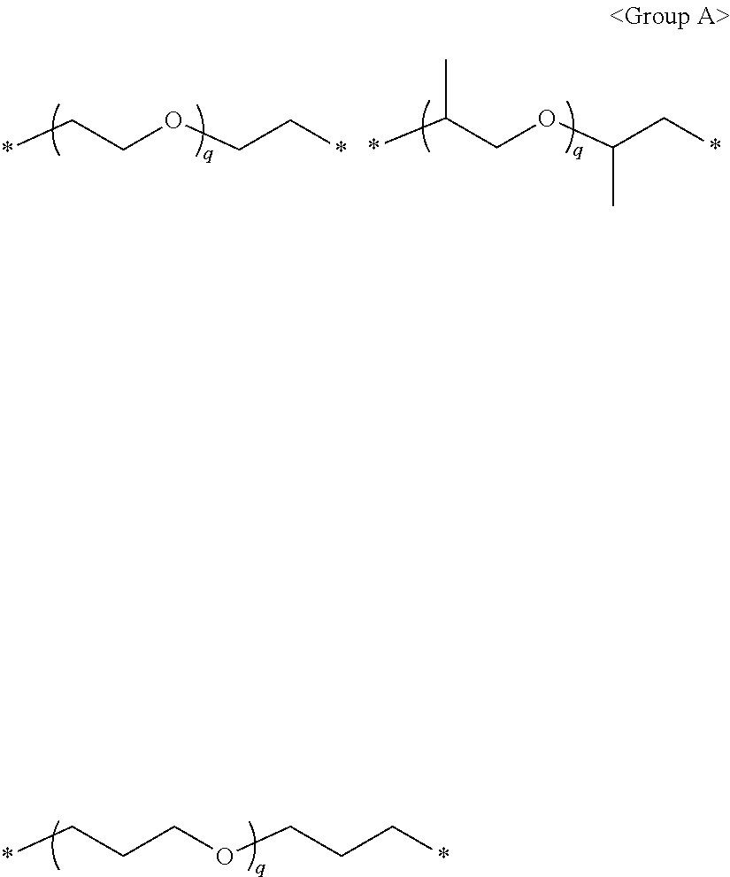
*CCCOCCC*.*CCOCC*.*C(COC(C*)C)C
